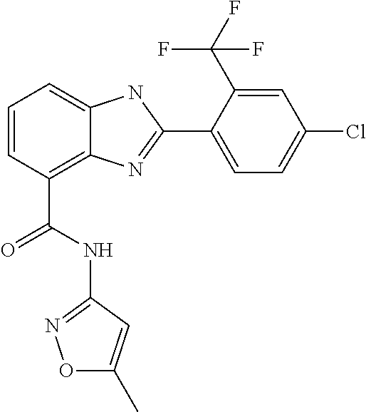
C1=CC(C(NC2=NOC(C)=C2)=O)=C2C(=C1)NC(C1=CC=C(Cl)C=C1C(F)(F)F)=N2
